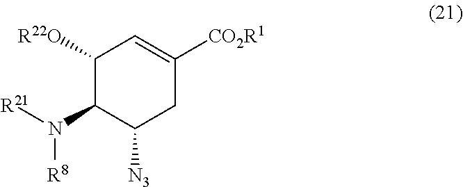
N(C1C([R22O])C=C([CO2R1])CC1[N3])([R21])[R8]
